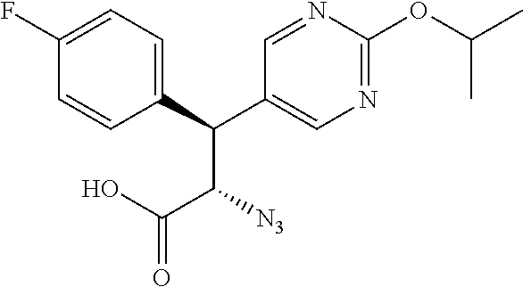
C1=CC(C(C2=CN=C(OC(C)C)N=C2)C([N3])C(O)=O)=CC=C1F
